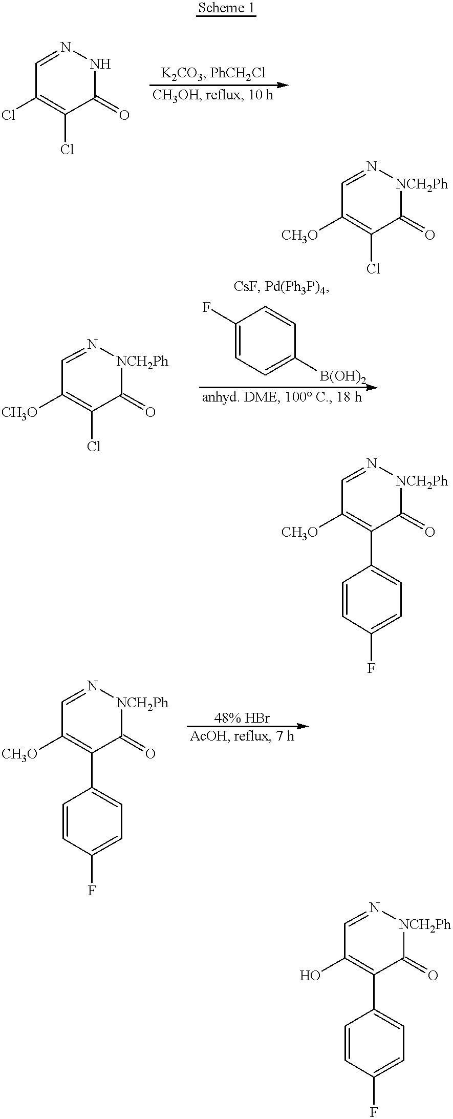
C1=N[NCH2Ph]C(=O)C(Cl)=C1[CH3O].C1=NNC(=O)C(Cl)=C1Cl.C1=N[NCH2Ph]C(=O)C(Cl)=C1[CH3O].FC1=CC=C([B(OH)2])C=C1.C1=N[NCH2Ph]C(=O)C(C2=CC=C(F)C=C2)=C1[CH3O].C1=N[NCH2Ph]C(=O)C(C2=CC=C(F)C=C2)=C1[CH3O].C1=N[NCH2Ph]C(=O)C(C2=CC=C(F)C=C2)=C1O
